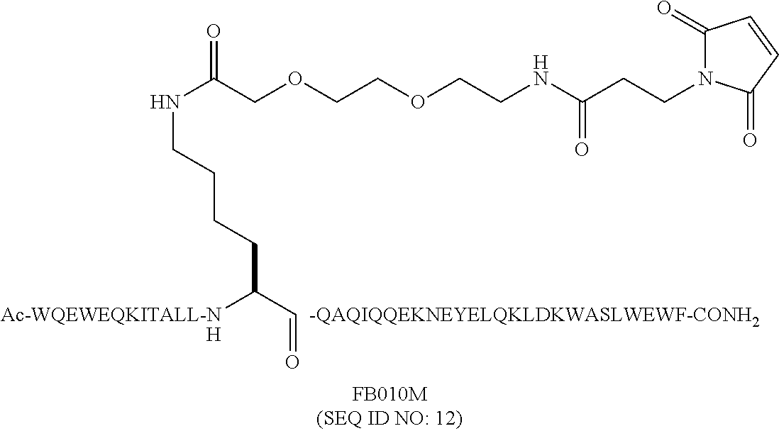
C1(=O)N(CCC(NCCOCCOCC(NCCCCC(C=O)[Ac-WQEWEQKITALL-NH])=O)=O)C(=O)C=C1.[-QAQIQQEKNEYELQKLDKWASLWEWF-CONH2]
